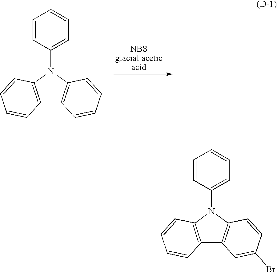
C12=C(N(C3=CC=CC=C3)C3=C1C=CC=C3)C=CC=C2.C12=C(N(C3=CC=CC=C3)C3=C1C=C(Br)C=C3)C=CC=C2
